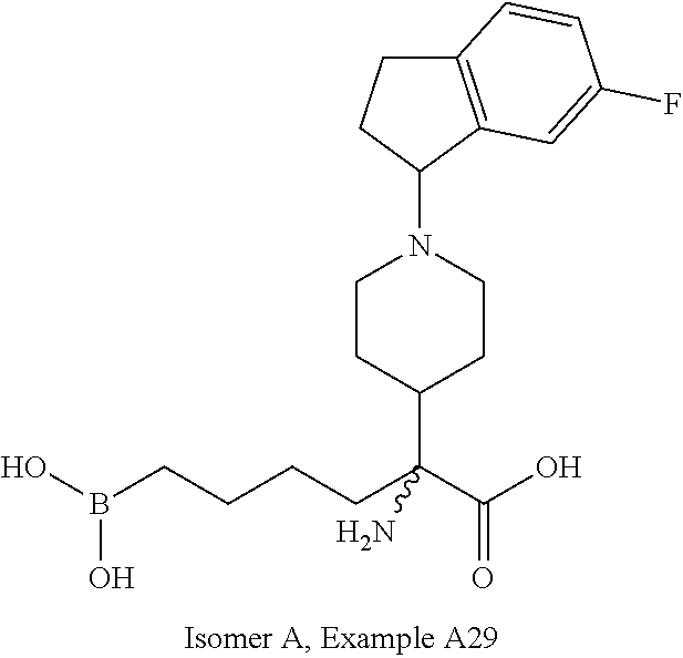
C1(N2CCC(C(CCCCB(O)O)(C(O)=O)N)CC2)C2=C(CC1)C=CC(F)=C2
